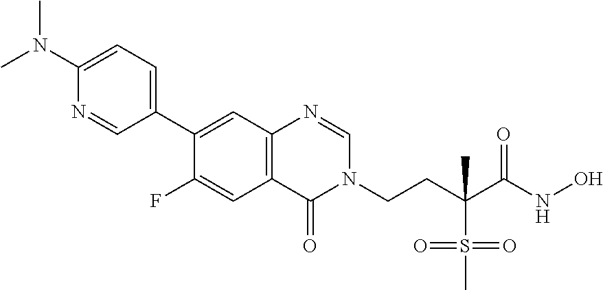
C1(N(C)C)=CC=C(C2=CC3=C(C=C2F)C(=O)N(CCC(C(NO)=O)(S(=O)(C)=O)C)C=N3)C=N1
